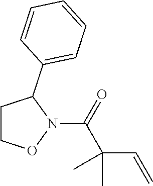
C1CON(C(C(C=C)(C)C)=O)C1C1=CC=CC=C1
